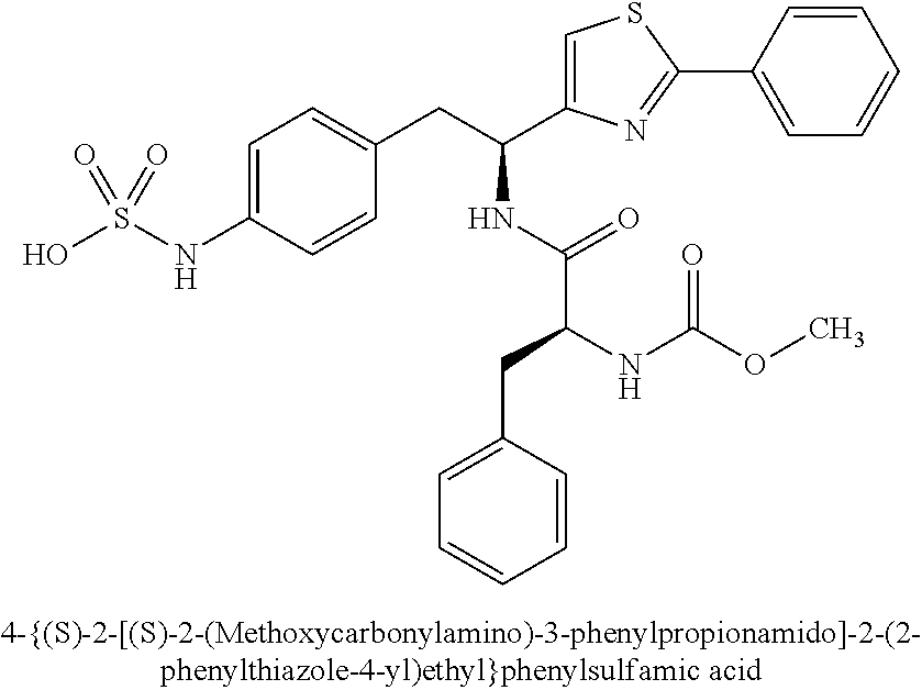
OS(NC1=CC=C(CC(C2=CSC(C3=CC=CC=C3)=N2)NC(C(NC(OC)=O)CC2=CC=CC=C2)=O)C=C1)(=O)=O
